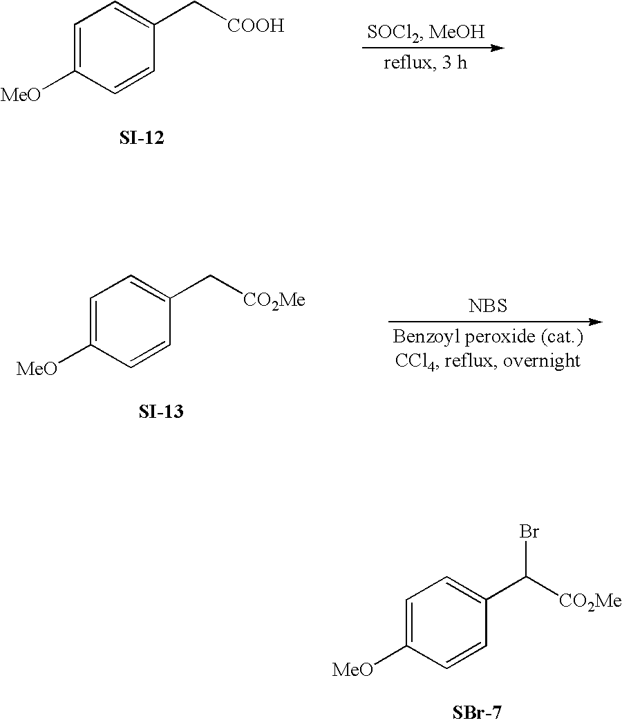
C1=C([MeO])C=CC(C[COOH])=C1.C1=C([MeO])C=CC(C[CO2Me])=C1.[NBS].C1=C([MeO])C=CC(C([CO2Me])Br)=C1
